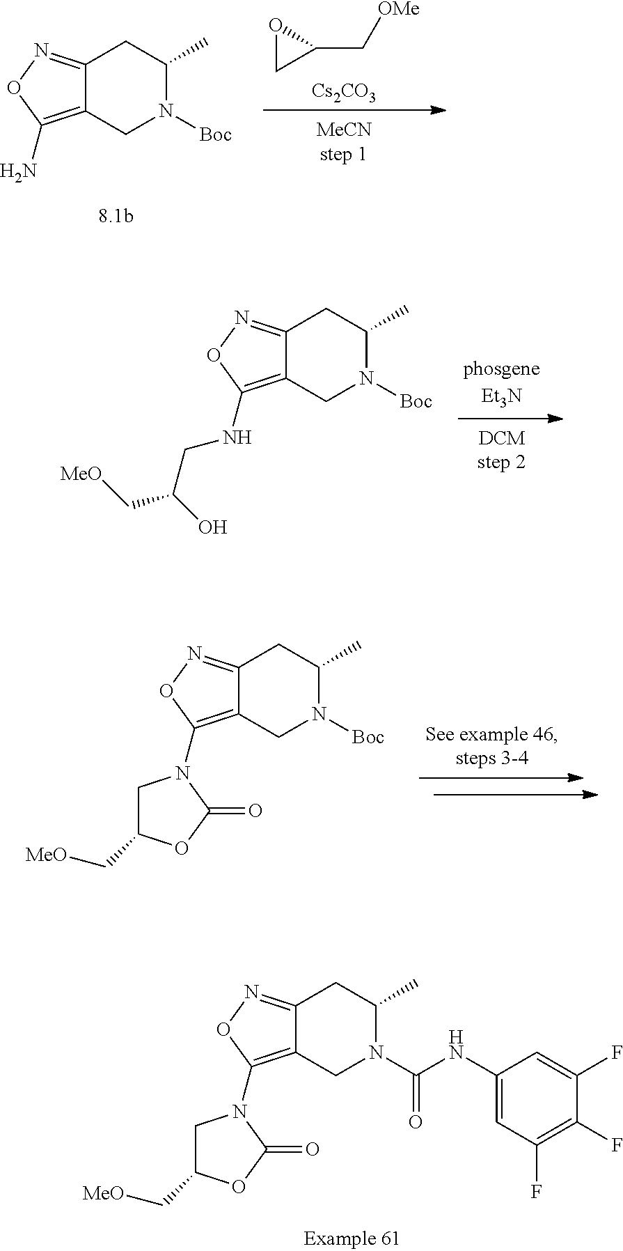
C12=NOC(N)=C1CN([Boc])C(C)C2.O1CC1C[OMe].[Cs2CO3].C12=NOC(NCC(C[MeO])O)=C1CN([Boc])C(C)C2.C12=NOC(N3CC(C[MeO])OC3=O)=C1CN([Boc])C(C)C2.C12=NOC(N3CC(C[MeO])OC3=O)=C1CN(C(NC1=CC(F)=C(F)C(F)=C1)=O)C(C)C2
